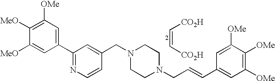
C1([MeO])=C([OMe])C=C(C2=NC=CC(CN3CCN(CC=CC4=CC([OMe])=C([OMe])C([OMe])=C4)CC3)=C2)C=C1[MeO].C(=C[CO2H])[CO2H]
